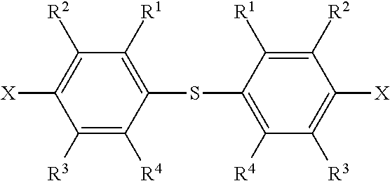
C1([R3])=C([R4])C(SC2=C([R4])C([R3])=C([X])C([R2])=C2[R1])=C([R1])C([R2])=C1[X]
